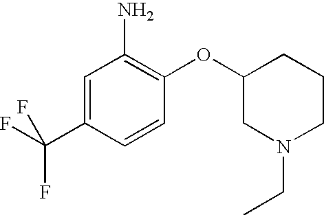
C1=C(C(F)(F)F)C=CC(OC2CN(CC)CCC2)=C1N
